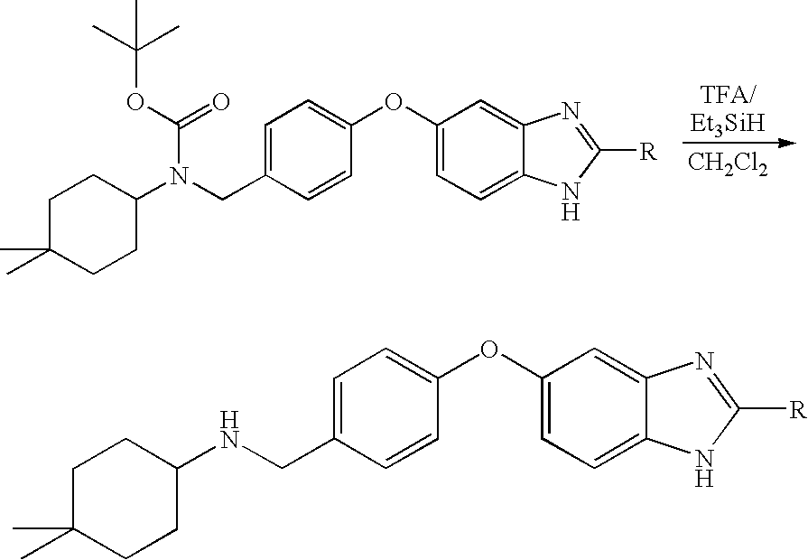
[CH2Cl2].C1=C(CN(C2CCC(C)(C)CC2)C(=O)OC(C)(C)C)C=CC(OC2=CC=C3C(=C2)N=C([R])N3)=C1.C1=C(CNC2CCC(C)(C)CC2)C=CC(OC2=CC=C3C(=C2)N=C([R])N3)=C1
